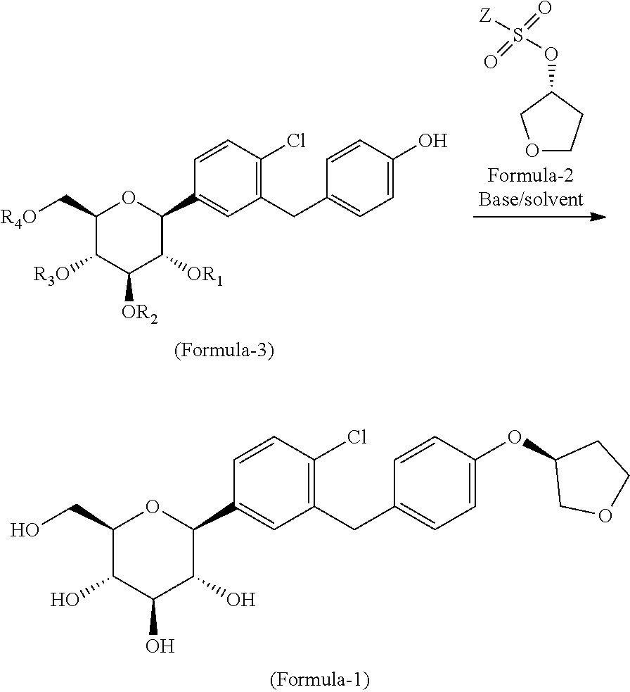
C1(C[R4O])C([R3O])C([OR2])C([OR1])C(C2=CC(CC3=CC=C(O)C=C3)=C(Cl)C=C2)O1.O(C1COCC1)S([Z])(=O)=O.C1(CO)C(O)C(O)C(O)C(C2=CC(CC3=CC=C(OC4COCC4)C=C3)=C(Cl)C=C2)O1
